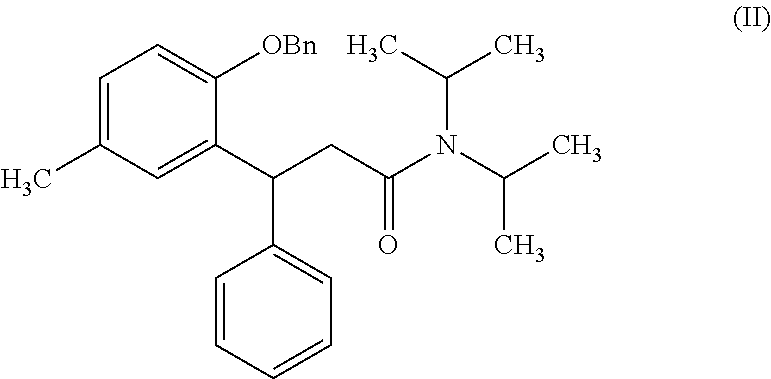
C1=C(C)C=C(C(CC(N(C(C)C)C(C)C)=O)C2=CC=CC=C2)C([OBn])=C1
